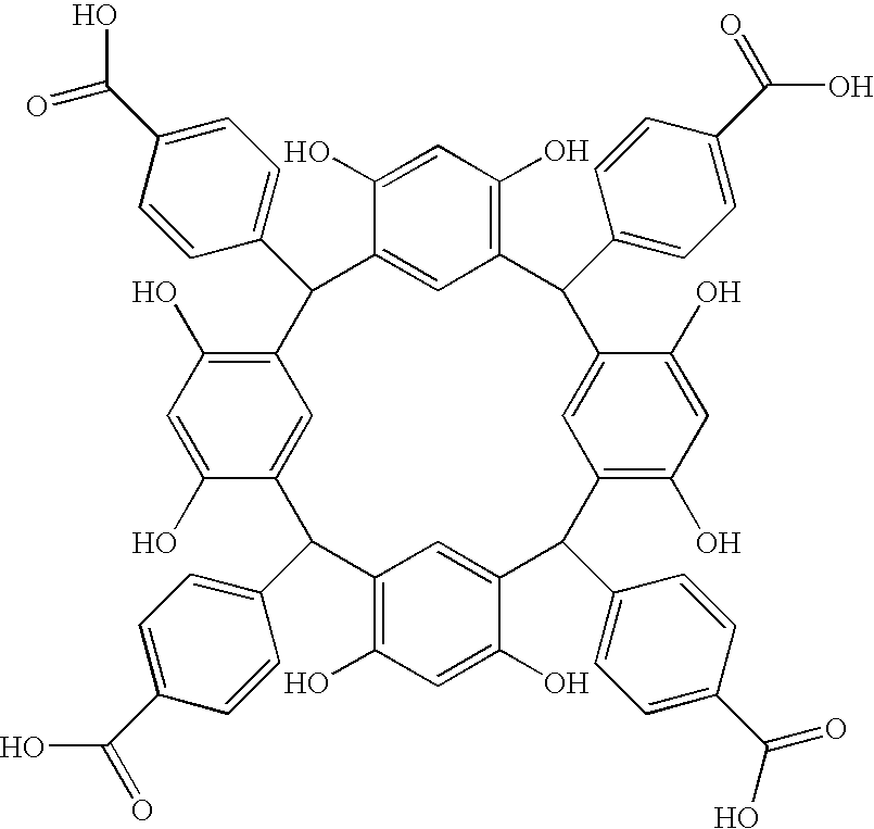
C12=C(O)C=C(O)C(=C1)C(C1=CC=C(C(=O)O)C=C1)C1=C(O)C=C(O)C(=C1)C(C1=CC=C(C(O)=O)C=C1)C1=C(O)C=C(O)C(=C1)C(C1=CC=C(C(=O)O)C=C1)C1=C(O)C=C(O)C(=C1)C2C1=CC=C(C(O)=O)C=C1
